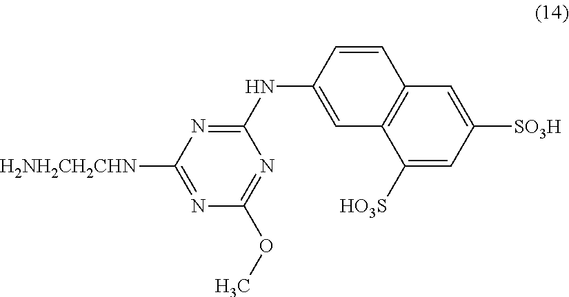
C1=C(NC2=NC([H2NH2CH2CHN])=NC(OC)=N2)C=CC2=C1C([HO3S])=CC([SO3H])=C2
